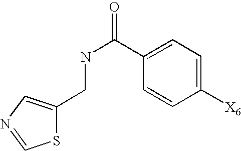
S1C(CNC(C2=CC=C([X6])C=C2)=O)=CN=C1
